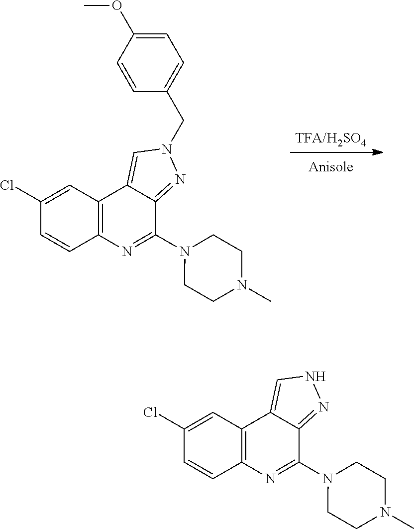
[TFA/H2SO4].C1=CC2=C(C=C1Cl)C1=CN(CC3=CC=C(OC)C=C3)N=C1C(N1CCN(C)CC1)=N2.C1=CC2=C(C=C1Cl)C1=CNN=C1C(N1CCN(C)CC1)=N2
